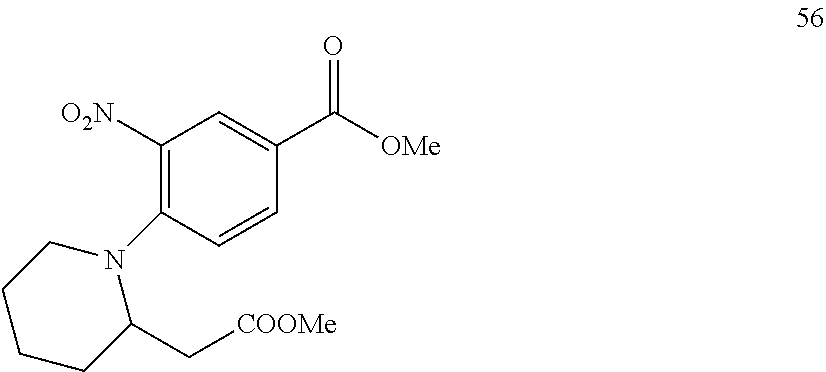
C1([O2N])=C(N2CCCCC2C[COOMe])C=CC(C([OMe])=O)=C1
